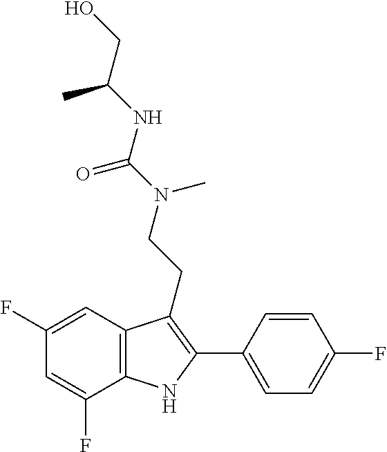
C1=C(F)C2=C(C=C1F)C(CCN(C(NC(CO)C)=O)C)=C(C1=CC=C(F)C=C1)N2
